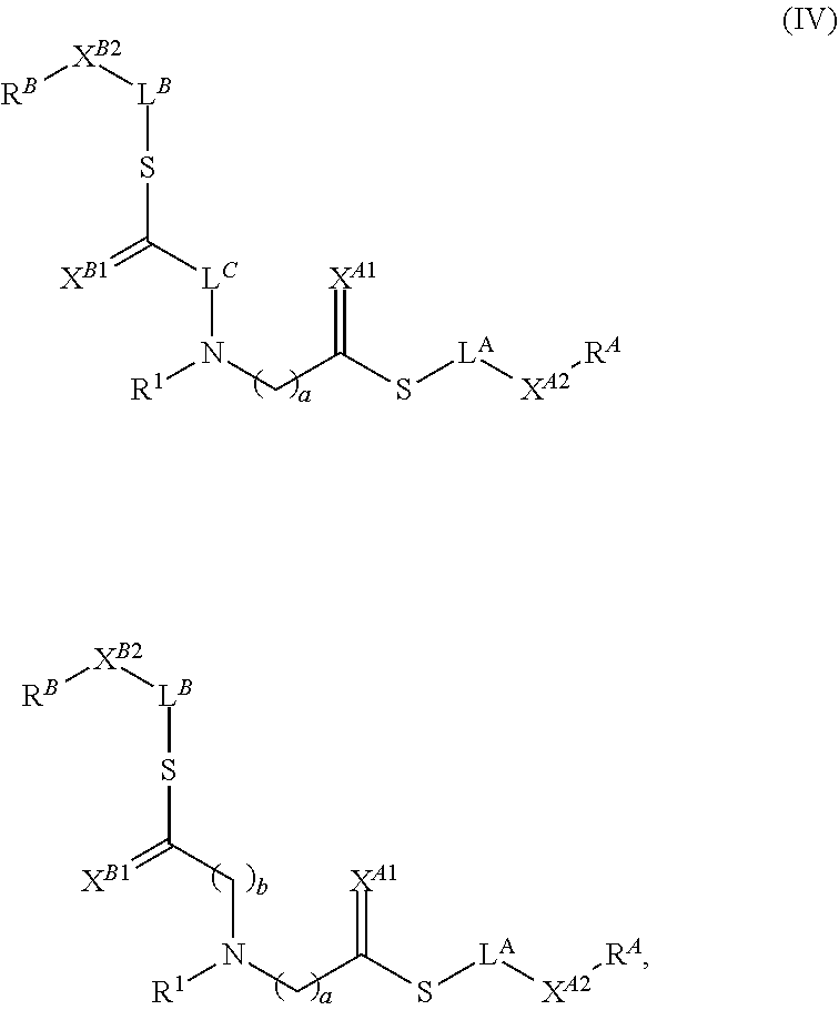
[RB][XB2][LB]SC(=[XB1])[LC]N(CC(S[LA][XA2][RA])=[XA1])[R1].[RB][XB2][LB]SC(=[XB1])CN(CC(S[LA][XA2][RA])=[XA1])[R1]
